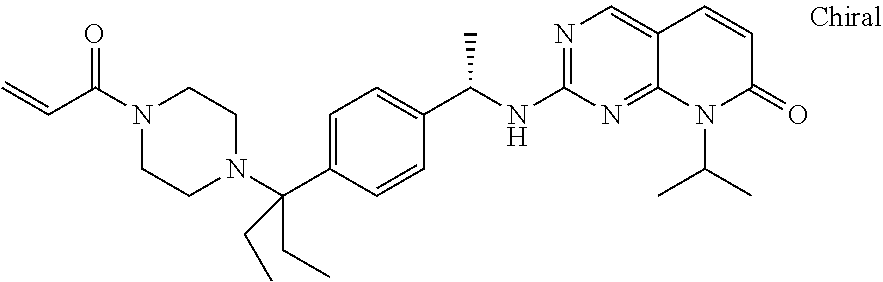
C(C1=CC=C(C(NC2=NC=C3C(=N2)N(C(C)C)C(=O)C=C3)C)C=C1)(N1CCN(C(C=C)=O)CC1)(CC)CC
